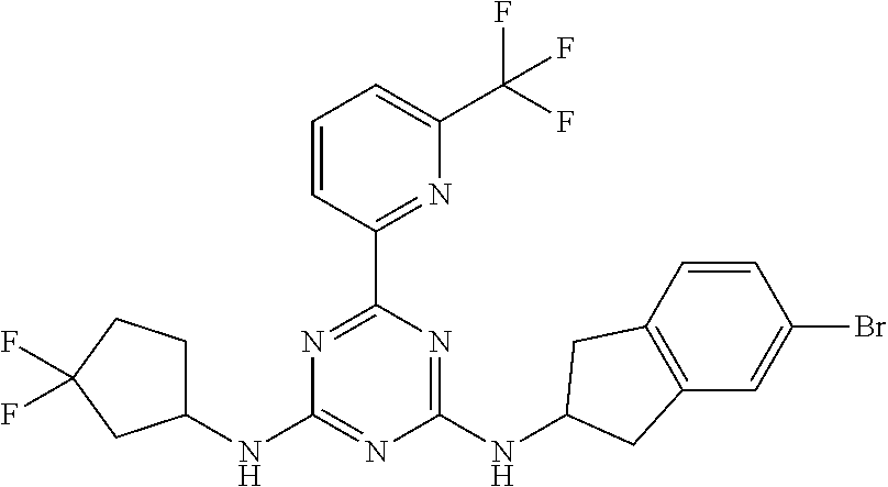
C1(NC2=NC(NC3CC4=C(C=C(Br)C=C4)C3)=NC(C3=NC(C(F)(F)F)=CC=C3)=N2)CCC(F)(F)C1
